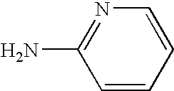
C1=CC=CN=C1N
